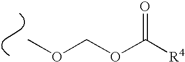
COCOC([R4])=O
